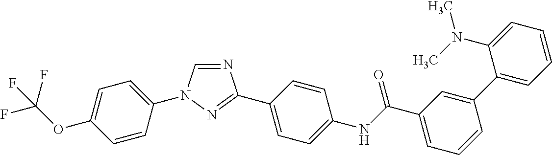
N1=CN(C2=CC=C(OC(F)(F)F)C=C2)N=C1C1=CC=C(NC(C2=CC=CC(C3=CC=CC=C3N(C)C)=C2)=O)C=C1
